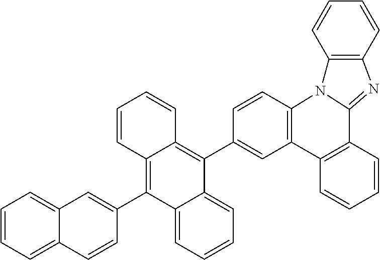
C12=C(C3=CC4=CC=CC=C4C=C3)C3=CC=CC=C3C(C3=CC4=C(C=C3)N3C(=NC5=C3C=CC=C5)C3=C4C=CC=C3)=C1C=CC=C2
